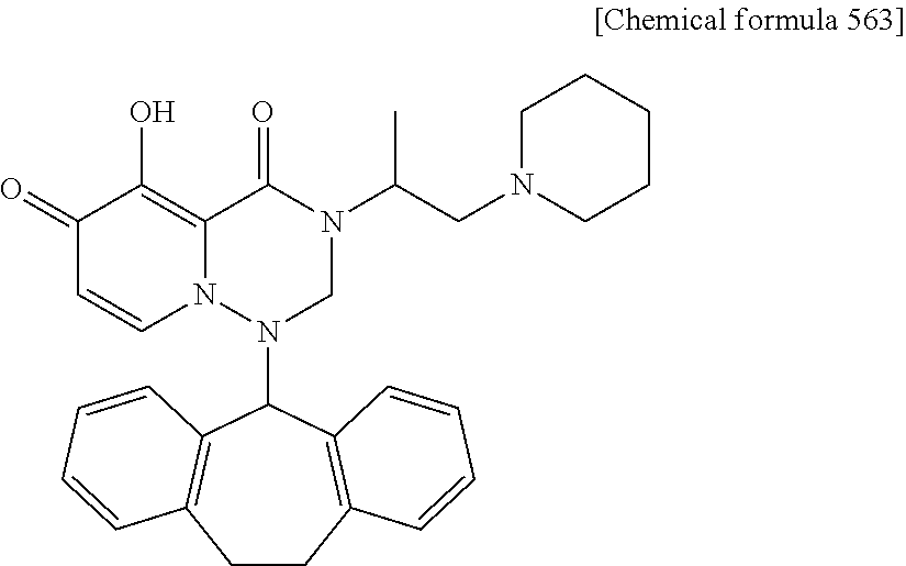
C1(=O)C=CN2C(=C1O)C(=O)N(C(CN1CCCCC1)C)CN2C1C2=C(CCC3=C1C=CC=C3)C=CC=C2
